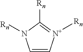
C1=C[N+]([Rn])=C([Rn])N1[Rn]
